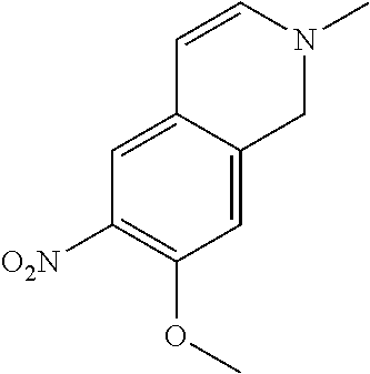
C1=C2C(=CC(OC)=C1[O2N])CN(C)C=C2
